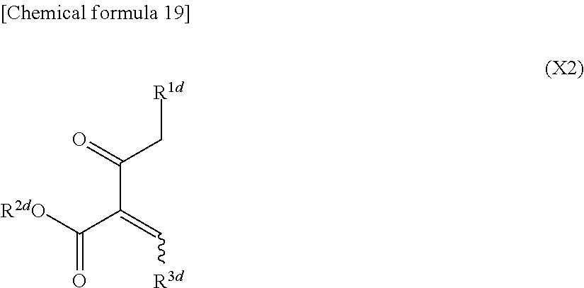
[R1d]CC(=O)C(C(=O)[R2dO])=C[R3d]
